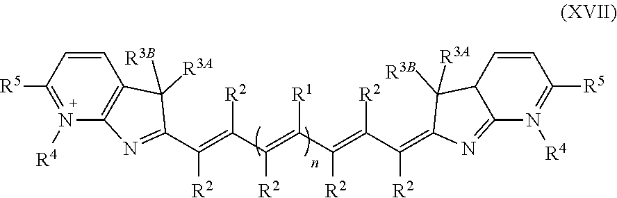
C1(C(=C(C(=C(C(=C(C(=C2N=C3C(C2([R3B])[R3A])C=CC([R5])=N3[R4])[R2])[R2])[R2])[R1])[R2])[R2])[R2])=NC2=C(C1([R3A])[R3B])C=CC([R5])=N2[R4]
